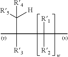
CC(C([R1])([R2])C)(C([R5])([H])[R4])[R3]
